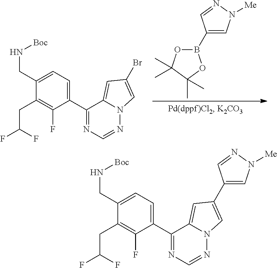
B1(C2=CN([Me])N=C2)OC(C)(C)C(C)(C)O1.C1(CN[Boc])=CC=C(C2=NC=NN3C2=CC(Br)=C3)C(F)=C1CC(F)F.C1(CN[Boc])=CC=C(C2=NC=NN3C2=CC(C2=CN([Me])N=C2)=C3)C(F)=C1CC(F)F
